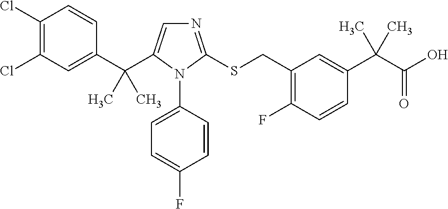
C1(Cl)=C(Cl)C=C(C(C2=CN=C(SCC3=C(F)C=CC(C(C(O)=O)(C)C)=C3)N2C2=CC=C(F)C=C2)(C)C)C=C1
